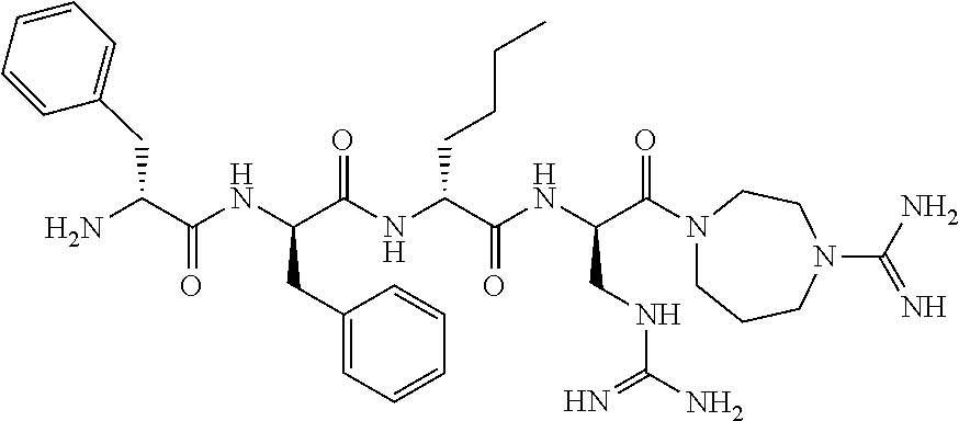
NC(C(NC(C(NC(C(NC(CNC(N)=N)C(N1CCCN(C(N)=N)CC1)=O)=O)CCCC)=O)CC1=CC=CC=C1)=O)CC1=CC=CC=C1
